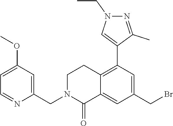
C1=C(OC)C=C(CN2C(=O)C3=CC(CBr)=CC(C4=CN(CC)N=C4C)=C3CC2)N=C1
